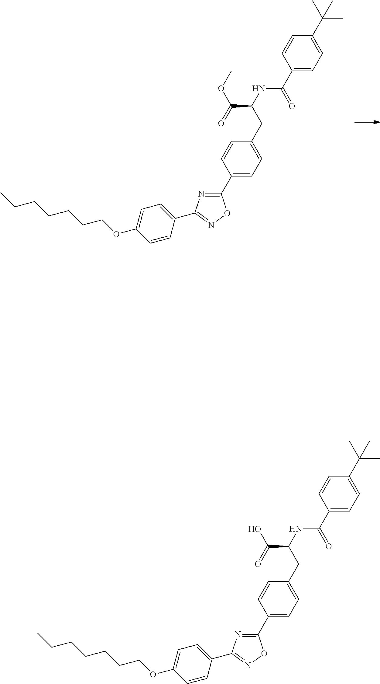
C1(C2=CC=C(CC(C(OC)=O)NC(=O)C3=CC=C(C(C)(C)C)C=C3)C=C2)=NC(C2=CC=C(OCCCCCCC)C=C2)=NO1.C1(C2=CC=C(CC(C(O)=O)NC(=O)C3=CC=C(C(C)(C)C)C=C3)C=C2)=NC(C2=CC=C(OCCCCCCC)C=C2)=NO1
